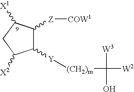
C1([Y][(CH2)m]C([W2])([W3])O)C([Z][COW1])C([X1])CC1[X2]
